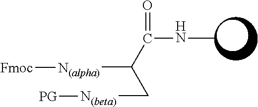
CNC(=O)C([N(alpha)][Fmoc])C[N(beta)][PG]
